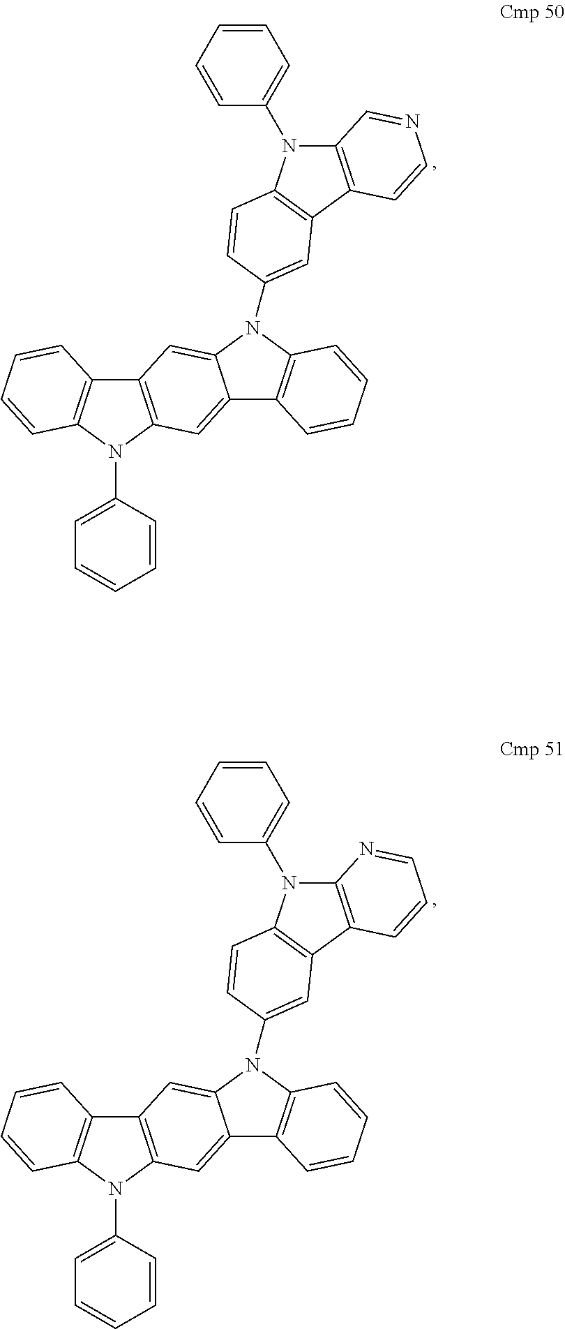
C12=C(N(C3=CC=CC=C3)C3=C1C=CC=C3)C=C1C(=C2)N(C2=CC3=C(N(C4=CC=CC=C4)C4=C3C=CN=C4)C=C2)C2=C1C=CC=C2.C12=C(N(C3=CC=CC=C3)C3=C1C=CC=C3)C=C1C(=C2)N(C2=CC3=C(N(C4=CC=CC=C4)C4=C3C=CC=N4)C=C2)C2=C1C=CC=C2
